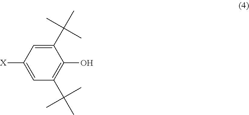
C1(C(C)(C)C)=CC([X])=CC(C(C)(C)C)=C1O
